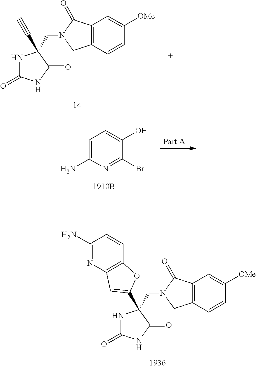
N1C(=O)NC(=O)C1(CN1CC2=C(C1=O)C=C([OMe])C=C2)C1=CC2=C(C=CC(N)=N2)O1.N1C(=O)NC(=O)C1(CN1CC2=C(C1=O)C=C([OMe])C=C2)C#C.C1=C(N)N=C(Br)C(O)=C1
